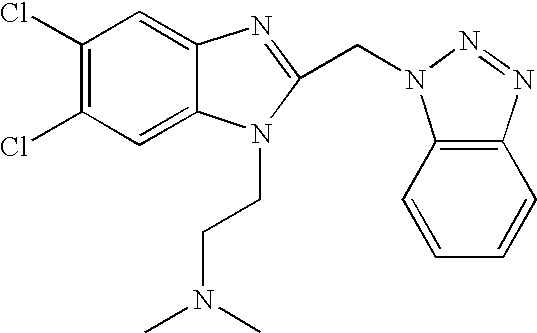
C1(Cl)=C(Cl)C=C2C(=C1)N=C(CN1C3=C(C=CC=C3)N=N1)N2CCN(C)C
